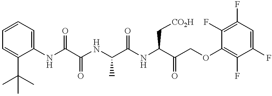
N(C(C(NC(C(NC(C(COC1=C(F)C(F)=CC(F)=C1F)=O)C[CO2H])=O)C)=O)=O)C1=CC=CC=C1C(C)(C)C
